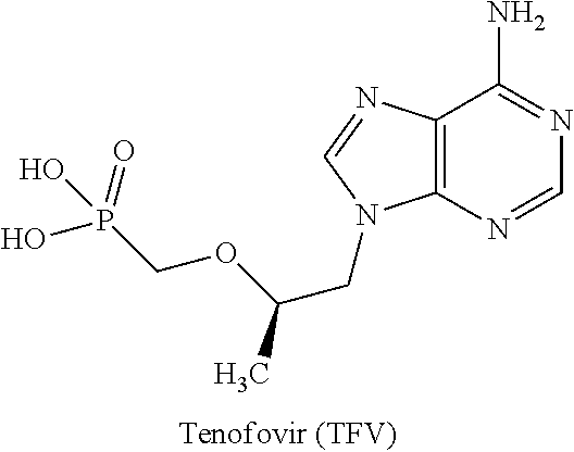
C12=C(N=CN=C1N)N(CC(C)OCP(O)(=O)O)C=N2
